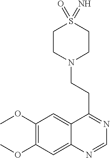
C1(OC)=C(OC)C=C2C(=C1)C(CCN1CCS(=O)(=N)CC1)=NC=N2
